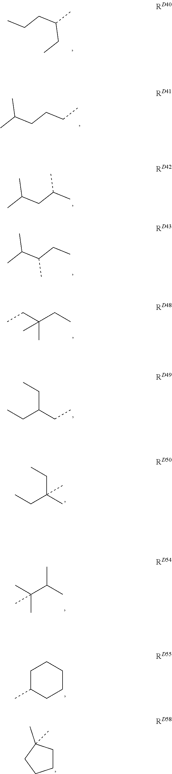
C(CC(C)CC)C.C(CCC)C(C)C.C(C(C)C)C(C)C.C(CC)(C(C)C)C.CCC(CC)(C)C.CCC(CC)CC.CCC(C)(CC)C.C(C(C)C)(C)(C)C.C1C(C)CCCC1.C1CC(C)(C)CC1
